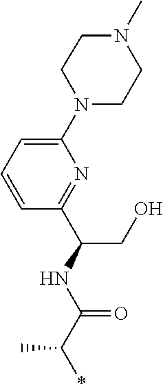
C1(N2CCN(C)CC2)=CC=CC(C(NC(C(*)C)=O)CO)=N1
